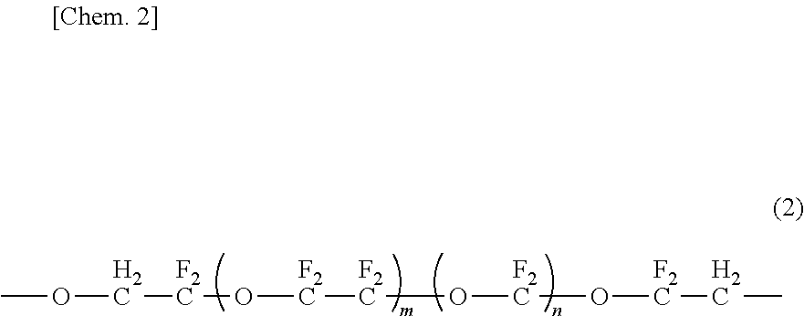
COC[F2C]O[F2C][F2C]O[F2C]O[F2C]CC
